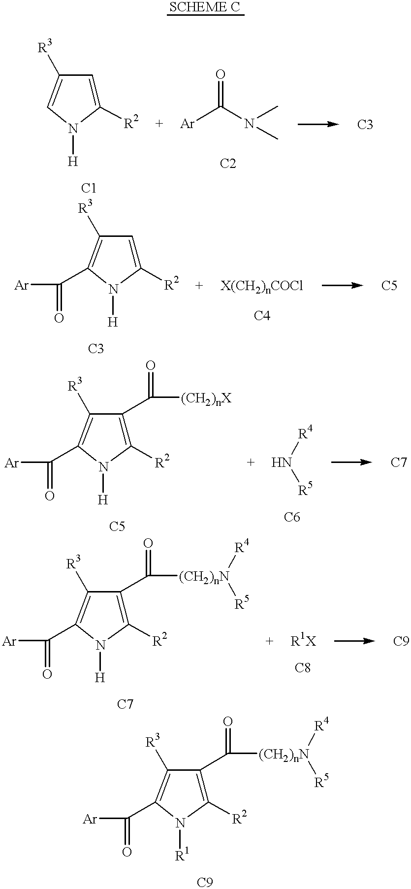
C1([R2])=CC([R3])=CN1[H].[Ar]C(N(C)C)=O.C1([R2])=CC([R3])=C(C([Ar])=O)N1[H].N([R4])[R5].C1([R2])=C(C([(CH2)nX])=O)C([R3])=C(C([Ar])=O)N1[H].C1([R2])=C(C([(CH2)nN]([R4])[R5])=O)C([R3])=C(C([Ar])=O)N1[H].C1([R2])=C(C([(CH2)nN]([R4])[R5])=O)C([R3])=C(C([Ar])=O)N1[R1]
